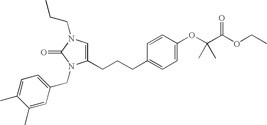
C(C)CN1C=C(CCCC2=CC=C(OC(C(OCC)=O)(C)C)C=C2)N(CC2=CC=C(C)C(C)=C2)C1=O
